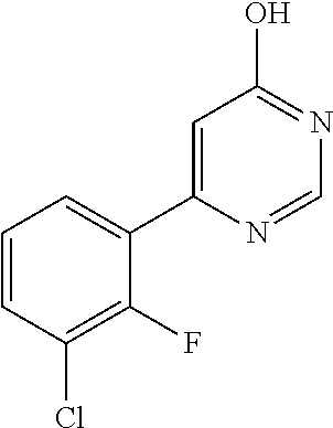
C1=CC(Cl)=C(F)C(C2=CC(O)=NC=N2)=C1
